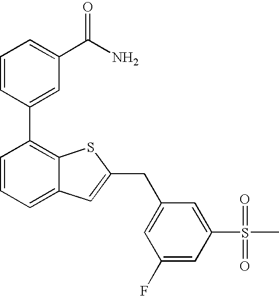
C1=CC(C2=C3C(=CC=C2)C=C(CC2=CC(F)=CC(S(C)(=O)=O)=C2)S3)=CC(C(N)=O)=C1
